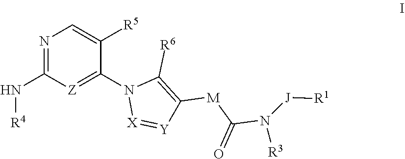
N1=C(N[R4])[Z]=C(N2[X]=[Y]C([M]C(N([R3])[J][R1])=O)=C2[R6])C([R5])=C1
